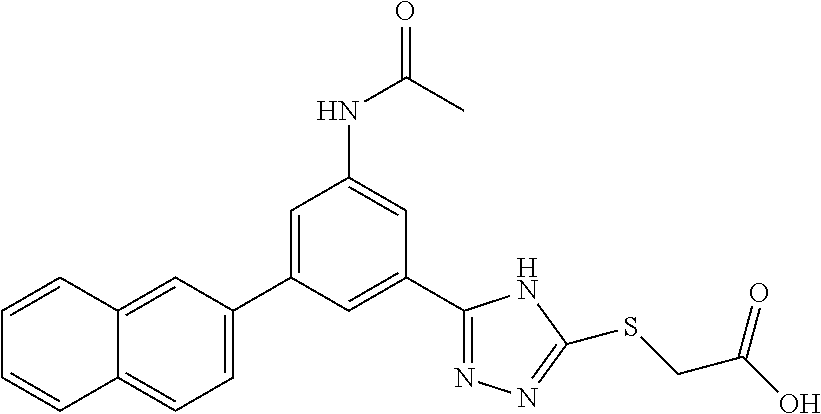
C1(C2=NN=C(SCC(O)=O)N2)=CC(C2=CC=C3C(=C2)C=CC=C3)=CC(NC(=O)C)=C1
